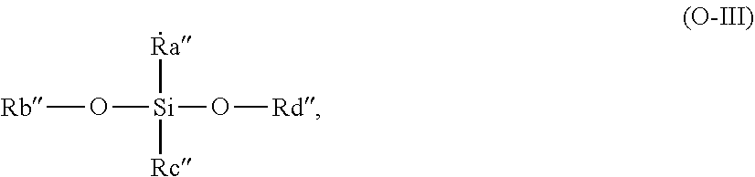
C[Ra][Si](O[Rb])(O[Rd])[Rc]
